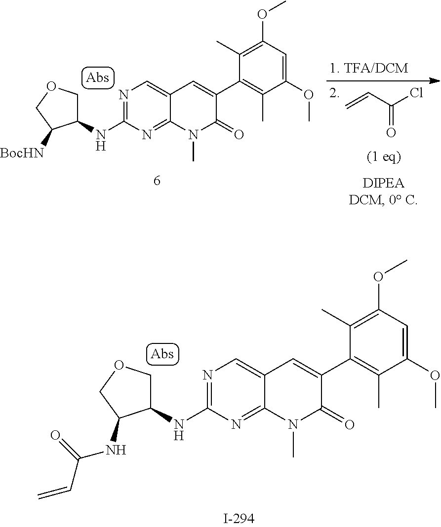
C=CC(Cl)=O.N1=C(NC2COCC2[BocHN])N=C2C(=C1)C=C(C1=C(C)C(OC)=CC(OC)=C1C)C(=O)N2C.N1=C(NC2COCC2NC(=O)C=C)N=C2C(=C1)C=C(C1=C(C)C(OC)=CC(OC)=C1C)C(=O)N2C
